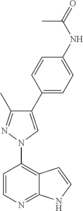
C1=CC(N2N=C(C)C(C3=CC=C(NC(=O)C)C=C3)=C2)=C2C(=N1)NC=C2
